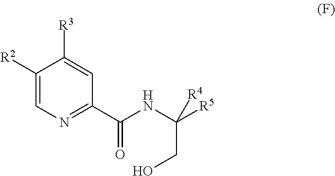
C1([R2])=CN=C(C(NC([R5])(CO)[R4])=O)C=C1[R3]
